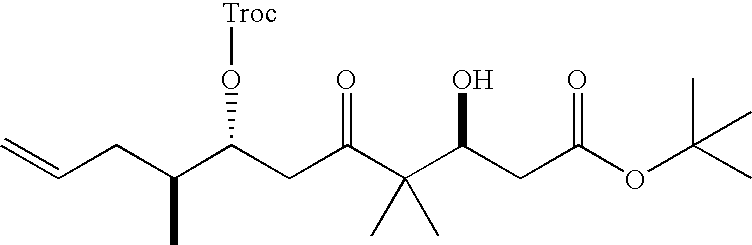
C=CCC(C(CC(C(C(CC(OC(C)(C)C)=O)O)(C)C)=O)O[Troc])C
